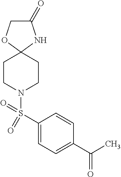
C1(=O)COC2(N1)CCN(S(C1=CC=C(C(C)=O)C=C1)(=O)=O)CC2
